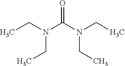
N(CC)(C(=O)N(CC)CC)CC
